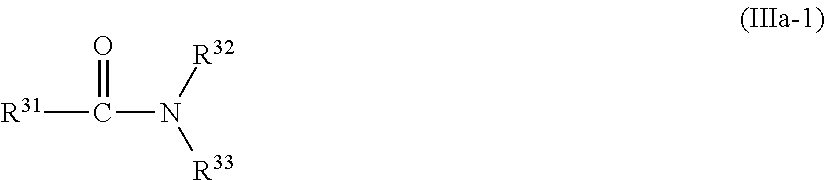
[R31]C(N([R32])[R33])=O
